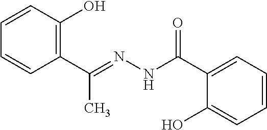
C1=CC(O)=C(C(C)=NNC(=O)C2=CC=CC=C2O)C=C1
